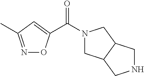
C(N1CC2C(C1)CNC2)(=O)C1=CC(C)=NO1
